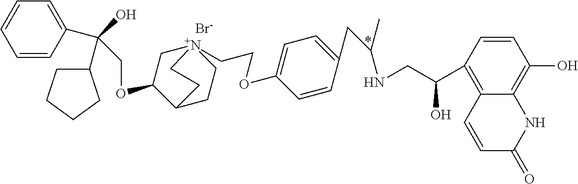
[Br-].C(OC1C[N+]2(CCOC3=CC=C(CC(NCC(C4=C5C(=C(O)C=C4)NC(=O)C=C5)O)C)C=C3)CCC1CC2)C(O)(C1CCCC1)C1=CC=CC=C1
